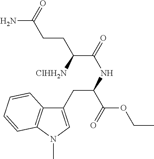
C1(CC(NC(=O)C([ClHH2N])CCC(N)=O)C(=O)OCC)=CN(C)C2=C1C=CC=C2
